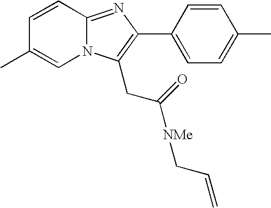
C12=NC(C3=CC=C(C)C=C3)=C(CC(=O)[NMe]CC=C)N1C=C(C)C=C2
